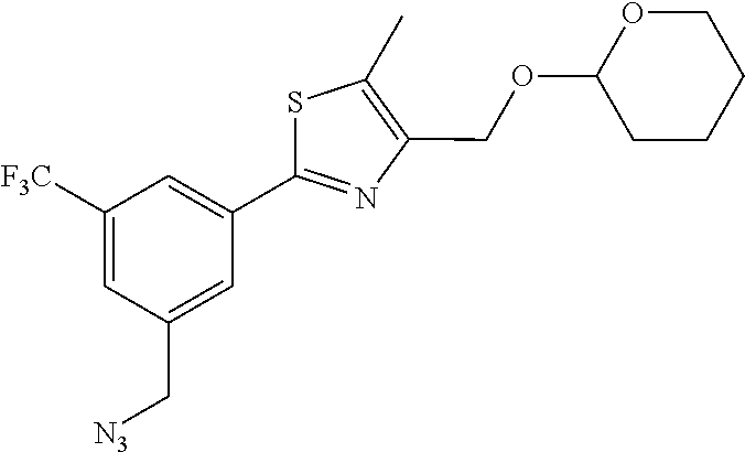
O(CC1=C(C)SC(C2=CC([F3C])=CC(C[N3])=C2)=N1)C1CCCCO1
